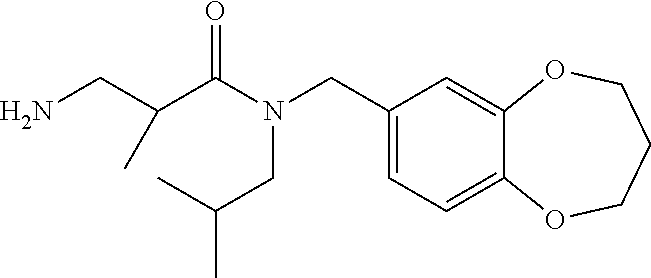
C1(CN(CC(C)C)C(=O)C(CN)C)=CC=C2C(=C1)OCCCO2
